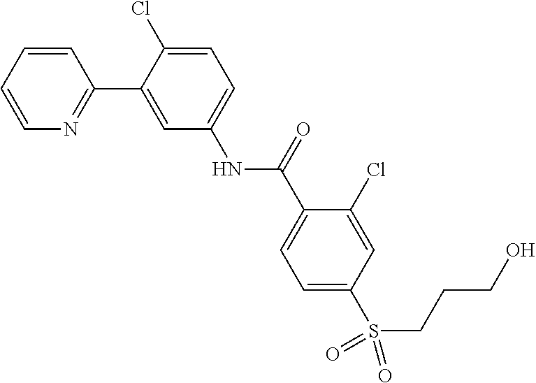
C1=CC=CN=C1C1=CC(NC(C2=CC=C(S(CCCO)(=O)=O)C=C2Cl)=O)=CC=C1Cl
